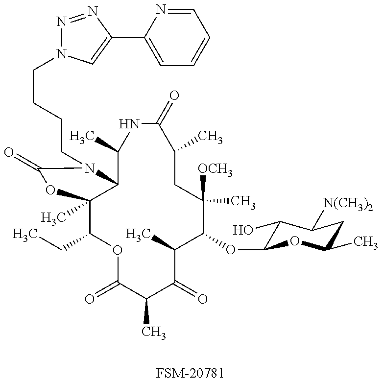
[FSM-20781].C1(CC)C2(C)C(N(CCCCN3N=NC(C4=CC=CC=N4)=C3)C(=O)O2)C(C)NC(=O)C(C)CC([OCH3])(C)C(OC2C(O)C([N(CH3)2])CC(C)O2)C(C)C(=O)C(C)C(=O)O1
